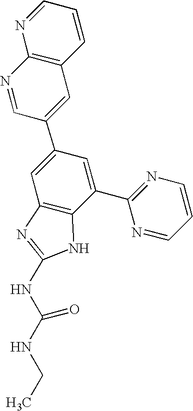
N1=CC(C2=CC3=C(C(C4=NC=CC=N4)=C2)NC(NC(NCC)=O)=N3)=CC2=C1N=CC=C2
